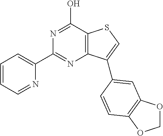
C1OC2=C(O1)C=CC(C1=CSC3=C1N=C(C1=CC=CC=N1)N=C3O)=C2
